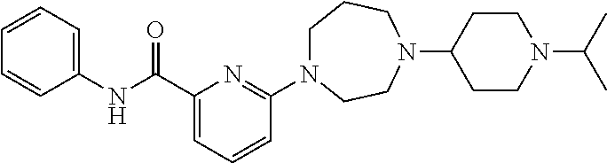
C1N(C2=NC(C(NC3=CC=CC=C3)=O)=CC=C2)CCN(C2CCN(C(C)C)CC2)CC1
